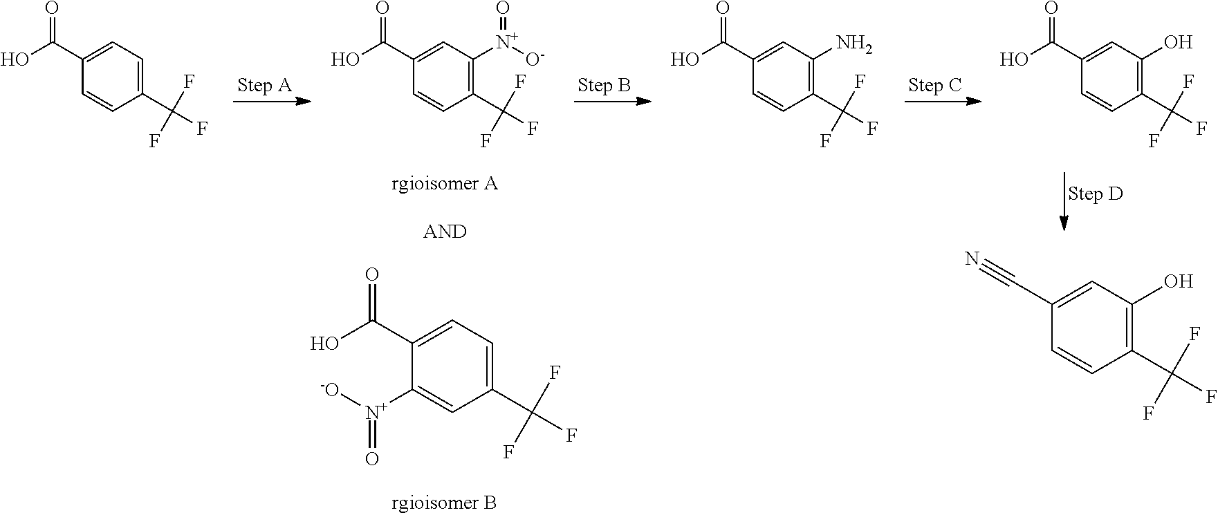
C1(C(O)=O)=CC=C(C(F)(F)F)C=C1.C1(C(O)=O)=CC([N+]([O-])=O)=C(C(F)(F)F)C=C1.C1(C(O)=O)=CC=C(C(F)(F)F)C=C1[N+]([-O])=O.C1(C(O)=O)=CC(N)=C(C(F)(F)F)C=C1.C1(C(O)=O)=CC(O)=C(C(F)(F)F)C=C1.C1(C#N)=CC(O)=C(C(F)(F)F)C=C1
